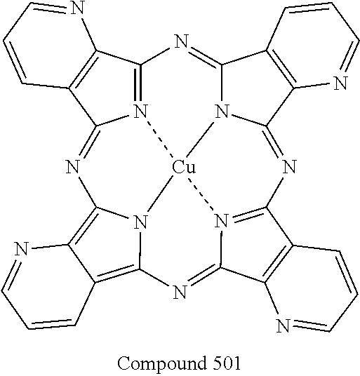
N12=C3C4=C(C1=NC1=C5C(=C6N1[Cu]21N2C(=N3)C3=C(C2=NC2=N1C(=N6)C1=C2C=CC=N1)N=CC=C3)C=CC=N5)C=CC=N4
